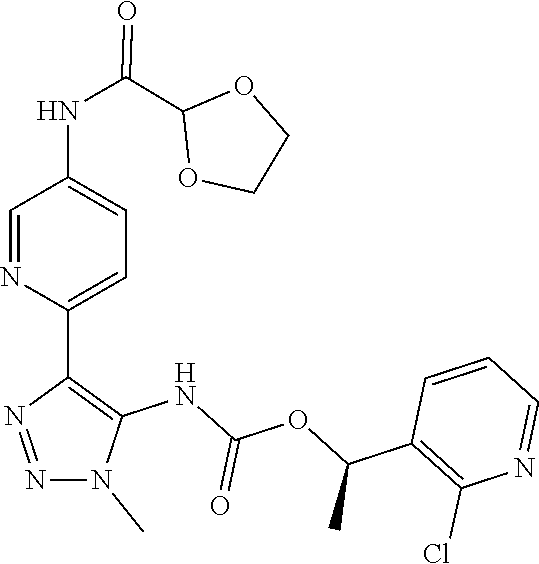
N1(C)N=NC(C2=CC=C(NC(C3OCCO3)=O)C=N2)=C1NC(OC(C1=C(Cl)N=CC=C1)C)=O
